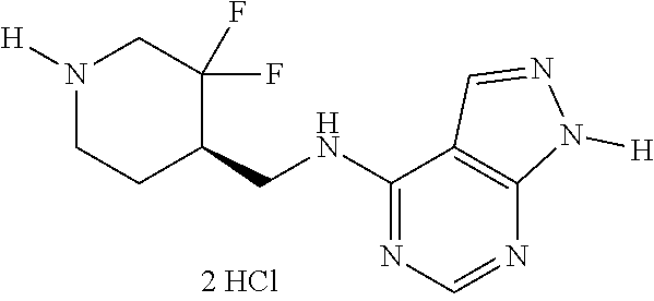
C1=NN([H])C2=C1C(NCC1CCN([H])CC1(F)F)=NC=N2
